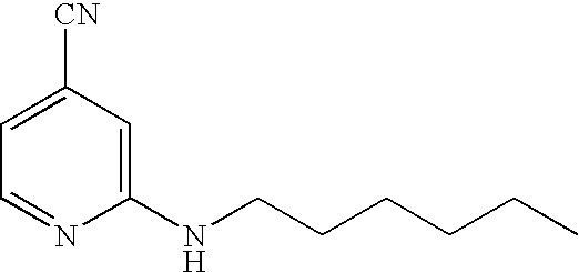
C1=C([CN])C=C(NCCCCCC)N=C1
